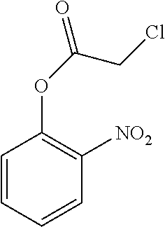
C1=CC=CC([NO2])=C1OC(CCl)=O
